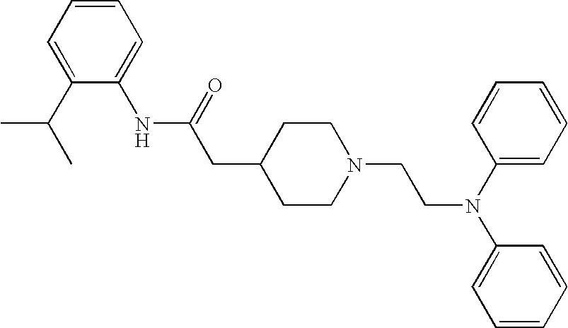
C1(C(C)C)=CC=CC=C1NC(CC1CCN(CCN(C2=CC=CC=C2)C2=CC=CC=C2)CC1)=O
